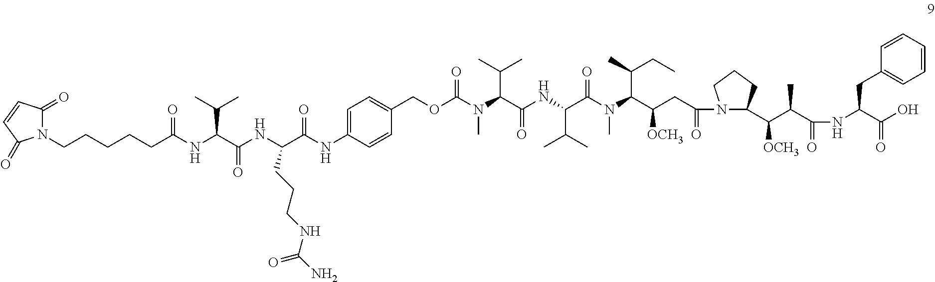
N1(CCCCCC(NC(C(NC(C(NC2=CC=C(COC(N(C(C(NC(C(C)C)C(=O)N(C(C(CC)C)C([OCH3])CC(N3C(C(C(C(NC(CC4=CC=CC=C4)C(=O)O)=O)C)[OCH3])CCC3)=O)C)=O)C(C)C)C)=O)C=C2)=O)CCCNC(N)=O)=O)C(C)C)=O)C(=O)C=CC1=O
